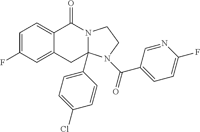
C1=C(F)C=C2C(=C1)C(=O)N1C(C3=CC=C(Cl)C=C3)(C2)N(C(=O)C2=CC=C(F)N=C2)CC1
